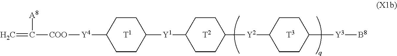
C=C([COO][Y4]C1CCC([Y1]C2CCC([Y2]C3CCC([Y3][B8])CC3)CC2)CC1)[A8].[T3].[T2].[T1]
